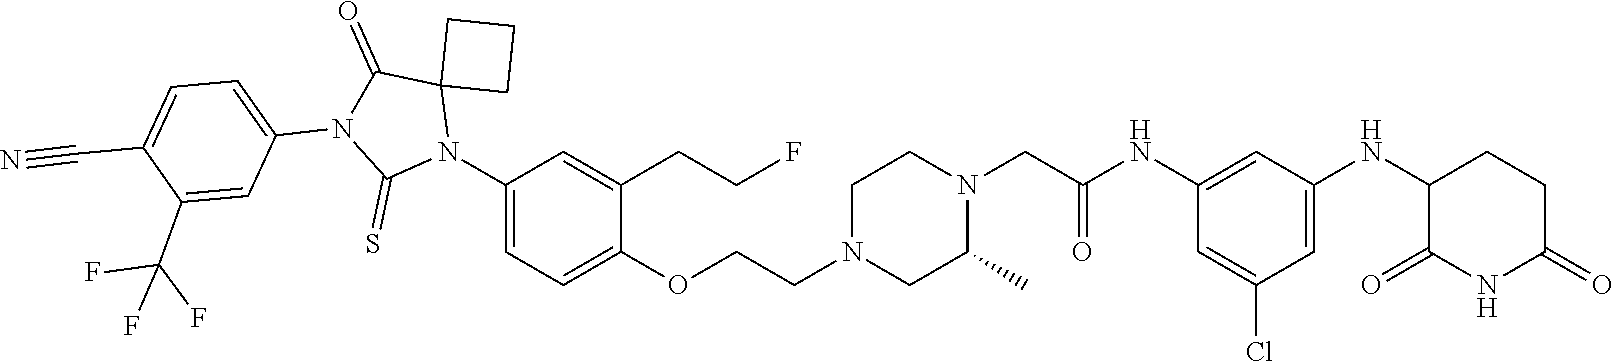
C1=C(Cl)C=C(NC2C(=O)NC(=O)CC2)C=C1NC(CN1CCN(CCOC2=CC=C(N3C4(C(=O)N(C5=CC=C(C#N)C(C(F)(F)F)=C5)C3=S)CCC4)C=C2CCF)CC1C)=O
